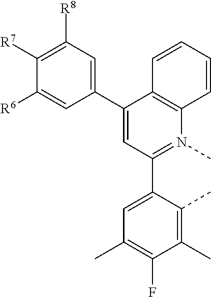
C1(C2=CC(C3=CC(C)=C(F)C(C)=C3C)=N(C)C3=C2C=CC=C3)=CC([R8])=C([R7])C([R6])=C1
